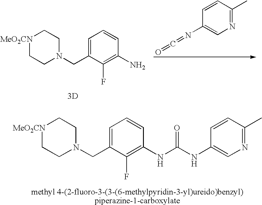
C1=CC(C)=NC=C1N=C=O.[MeO2CN]1CCN(CC2=CC=CC(N)=C2F)CC1.[3D].[MeO2CN]1CCN(CC2=CC=CC(NC(NC3=CN=C(C)C=C3)=O)=C2F)CC1
